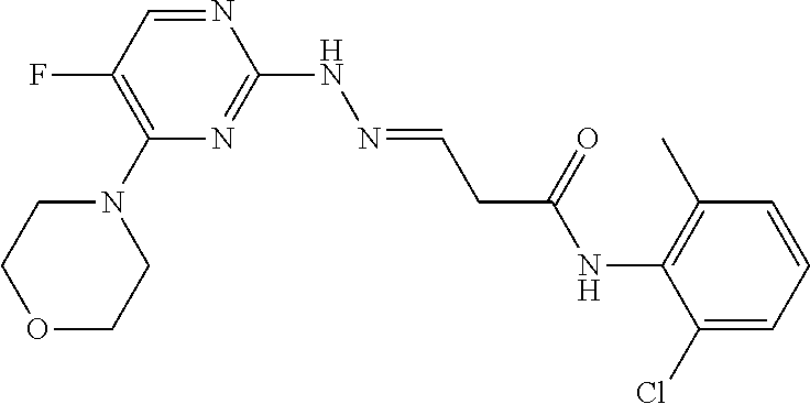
C1(N2CCOCC2)=C(F)C=NC(NN=CCC(NC2=C(C)C=CC=C2Cl)=O)=N1
